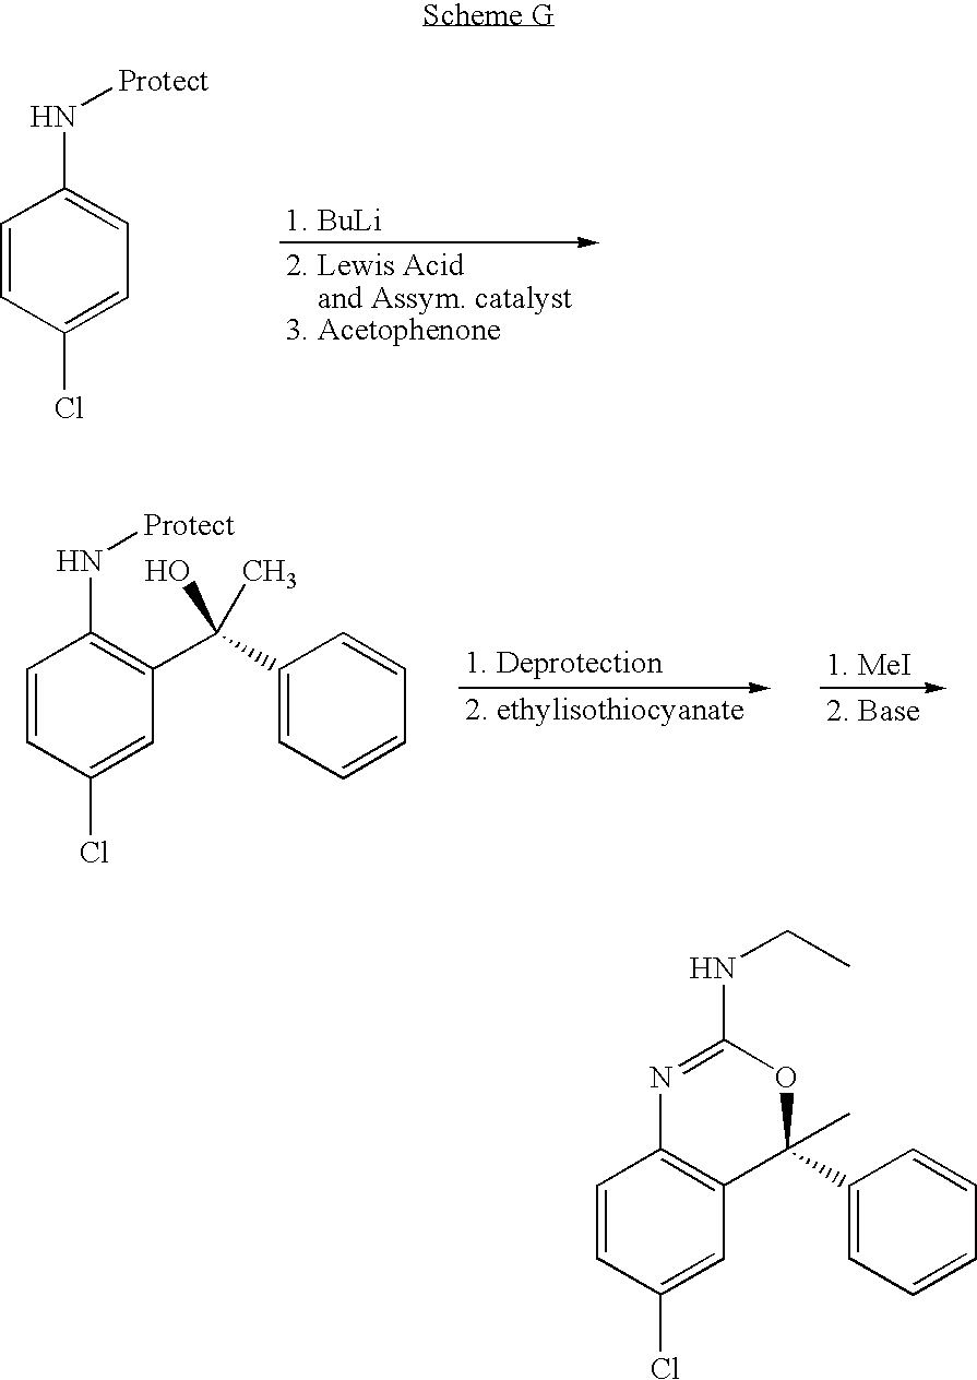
C1=CC(Cl)=CC=C1N[Protect].C1=CC(Cl)=CC(C(O)(C2=CC=CC=C2)C)=C1N[Protect].C1=CC(Cl)=CC2=C1N=C(NCC)OC2(C1=CC=CC=C1)C
